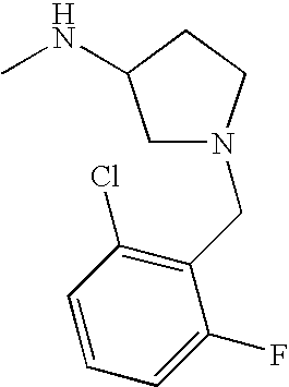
C1N(CC2=C(Cl)C=CC=C2F)CCC1NC
